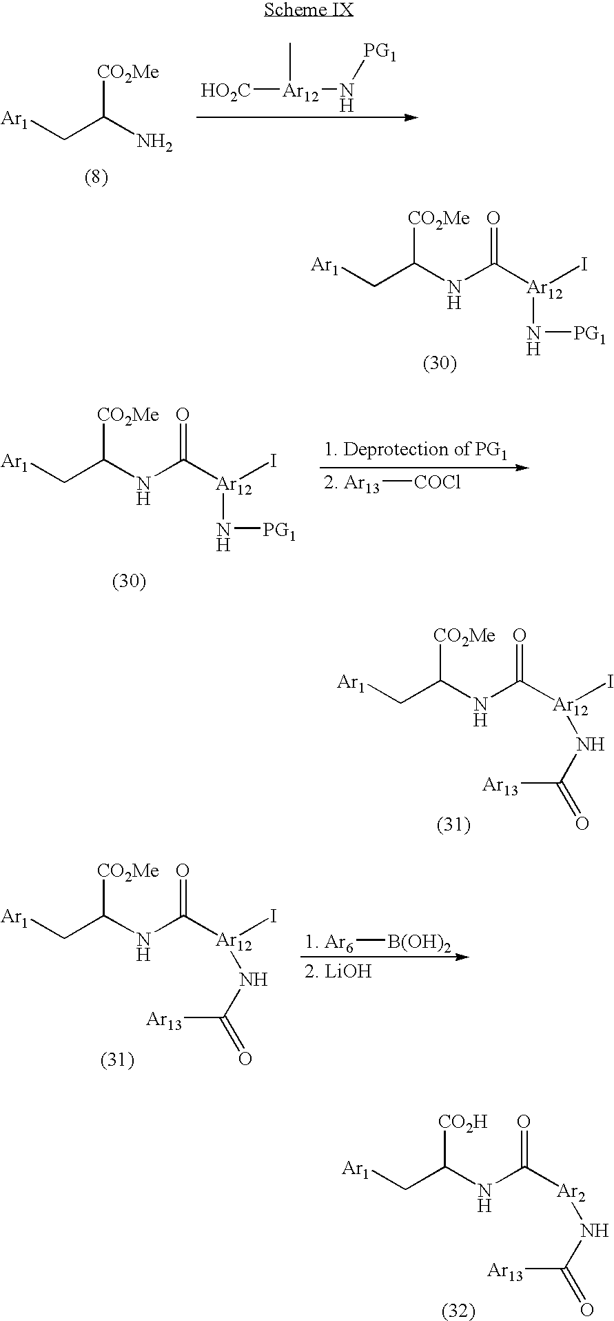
[Ar1]CC(N)[CO2Me].[HO2C][Ar12](N[PG1])C.[Ar1]CC(NC([Ar12](I)N[PG1])=O)[CO2Me].[Ar1]CC(NC([Ar12](I)N[PG1])=O)[CO2Me].[2. Ar13][COCl].[Ar1]CC(NC([Ar12](I)NC(=O)[Ar13])=O)[CO2Me].[Ar1]CC(NC([Ar12](I)NC(=O)[Ar13])=O)[CO2Me].[1. Ar6][B(OH)2].[Ar1]CC(NC([Ar2]NC(=O)[Ar13])=O)[CO2H]
